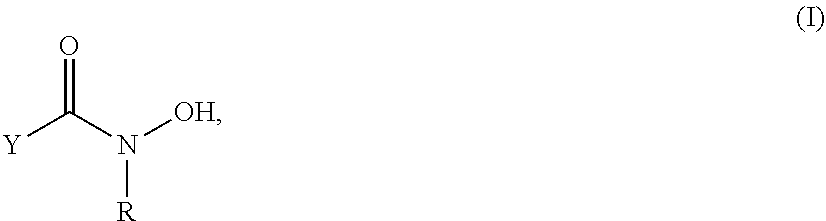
[Y]C(N([R])[OH])=O
